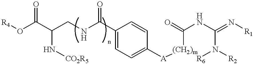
[R4]OC(C(CNC(C1=CC=C([A][(CH2)m]C(NC(=N[R1])N([R2])[R6])=O)C=C1)=O)N[CO2R5])=O
